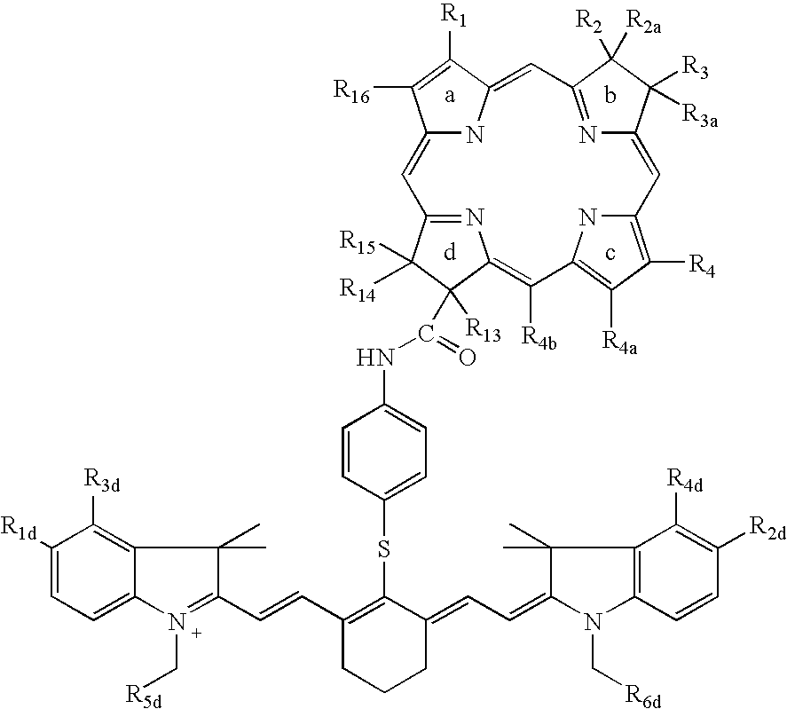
C12=CC3=NC(=C([R4b])C4=C([R4a])C([R4])=C(N4)C=C4N=C(C([R2])([R2a])C4([R3])[R3a])C=C(N1)C([R1])=C2[R16])C([R13])(C(=O)NC1=CC=C(SC2=C(C=CC4=N(C[R5d])C5=CC=C([R1d])C([R3d])=C5C4(C)C)CCCC2=CC=C2C(C)(C)C4=C(N2C[R6d])C=CC([R2d])=C4[R4d])C=C1)C3([R15])[R14]
